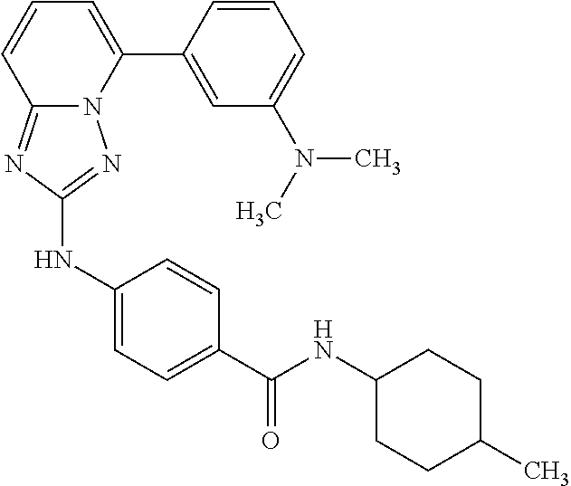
C1=CC(C2=CC=CC3=NC(NC4=CC=C(C(=O)NC5CCC(C)CC5)C=C4)=NN23)=CC(N(C)C)=C1
